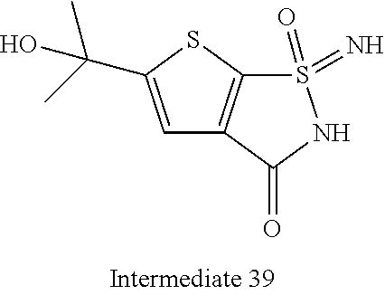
S1(=O)(=N)C2=C(C(=O)N1)C=C(C(O)(C)C)S2
